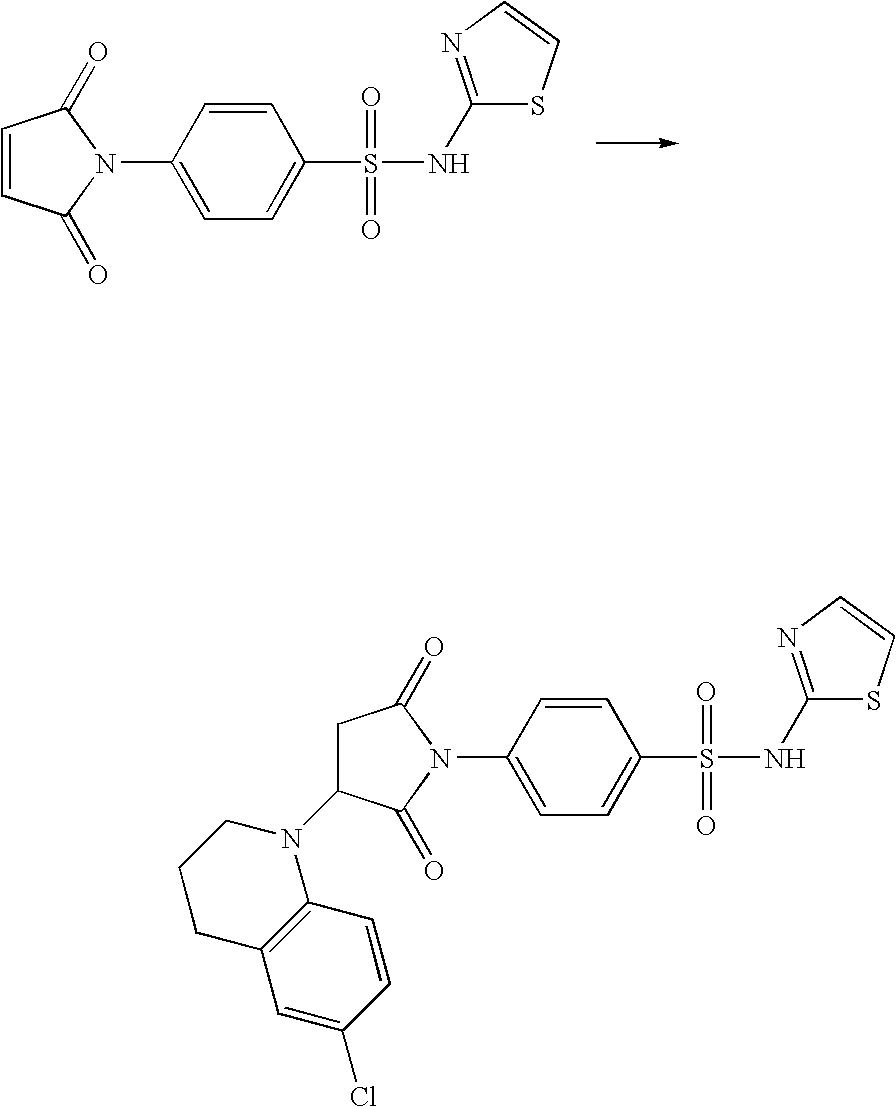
C1=CC(N2C(=O)CC(N3CCCC4=C3C=CC(Cl)=C4)C2=O)=CC=C1S(=O)(=O)NC1=NC=CS1.C1=CC(N2C(=O)C=CC2=O)=CC=C1S(=O)(=O)NC1=NC=CS1
